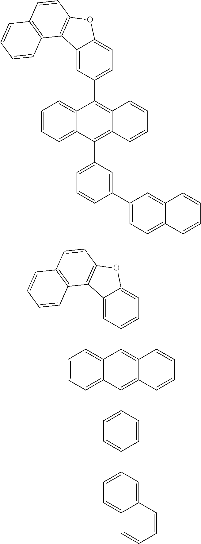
C1=CC=C2C(=C1)C(C1=CC=C3C(=C1)C1=C(O3)C=CC3=C1C=CC=C3)=C1C(=C2C2=CC=CC(C3=CC=C4C(=C3)C=CC=C4)=C2)C=CC=C1.C1=CC=C2C(=C1)C(C1=CC=C3C(=C1)C1=C(O3)C=CC3=C1C=CC=C3)=C1C(=C2C2=CC=C(C3=CC=C4C(=C3)C=CC=C4)C=C2)C=CC=C1
